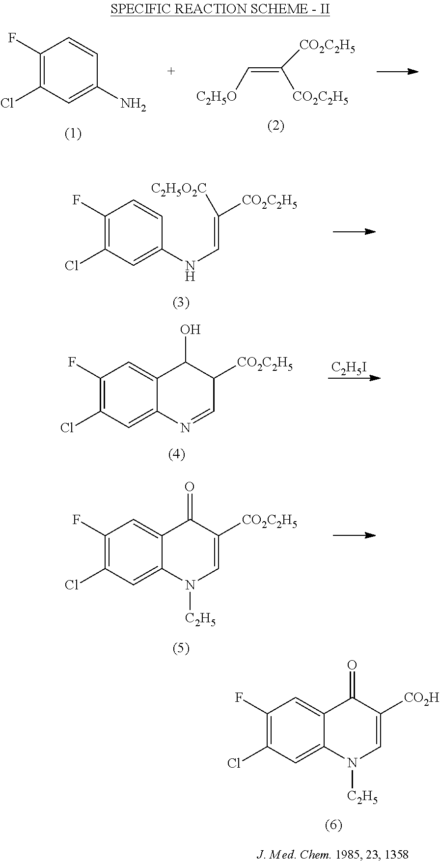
C1(F)=C(Cl)C=C(N)C=C1.C(=C([CO2C2H5])[CO2C2H5])[C2H5O].C1(F)=C(Cl)C=C(NC=C([CO2C2H5])[C2H5O2C])C=C1.C1(F)=C(Cl)C=C2C(=C1)C(O)C([CO2C2H5])C=N2.[C2H5I].C1(F)=C(Cl)C=C2C(=C1)C(=O)C([CO2C2H5])=CN2[C2H5].C1(F)=C(Cl)C=C2C(=C1)C(=O)C([CO2H])=CN2[C2H5]
